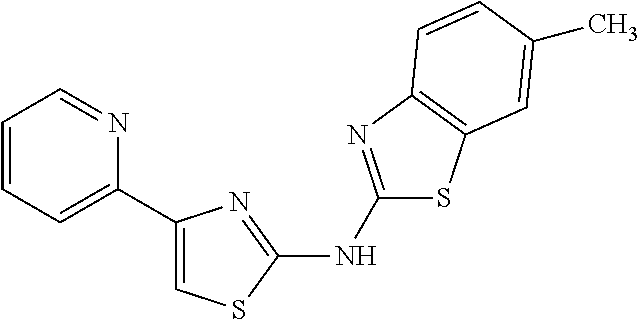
C1=CC=C(C2=CSC(NC3=NC4=C(S3)C=C(C)C=C4)=N2)N=C1
